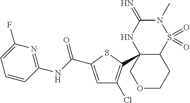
C12C(C3=C(Cl)C=C(C(NC4=NC(F)=CC=C4)=O)S3)(NC(=N)N(C)S1(=O)=O)COCC2
